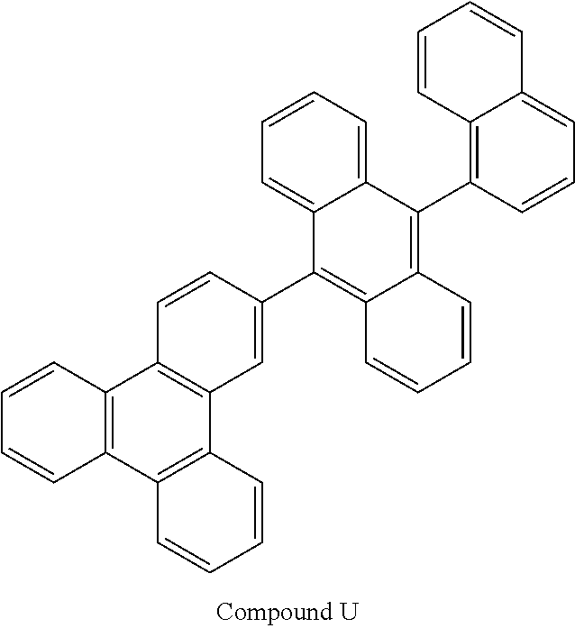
C1=CC2=C(C=C1)C1=C(C3=C2C=CC(C2=C4C(=C(C5=C6C(=CC=C5)C=CC=C6)C5=CC=CC=C25)C=CC=C4)=C3)C=CC=C1
